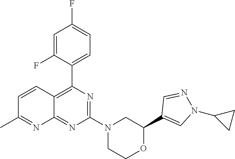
N1=C(N2CC(C3=CN(C4CC4)N=C3)OCC2)N=C2C(=C1C1=CC=C(F)C=C1F)C=CC(C)=N2
